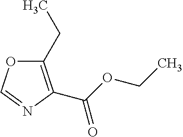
C1(CC)=C(C(OCC)=O)N=CO1
